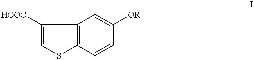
C1([HOOC])=CSC2=C1C=C([OR])C=C2
